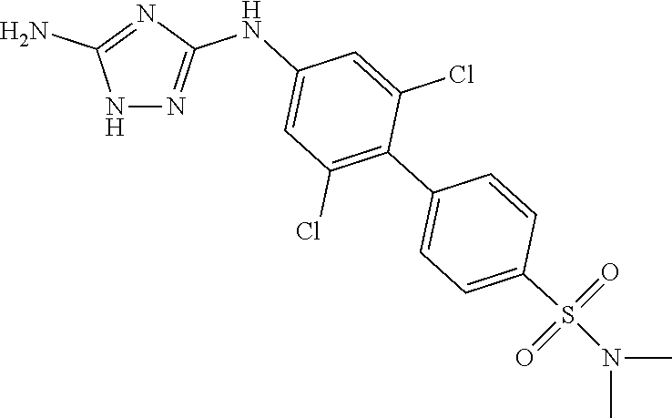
N1N=C(NC2=CC(Cl)=C(C3=CC=C(S(N(C)C)(=O)=O)C=C3)C(Cl)=C2)N=C1N
